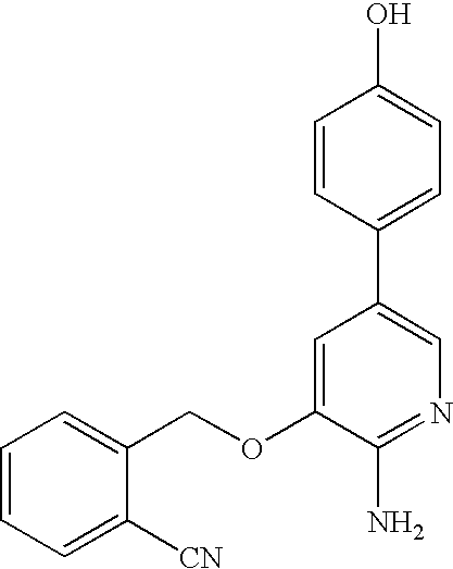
C1=CC(C2=CN=C(N)C(OCC3=CC=CC=C3[CN])=C2)=CC=C1O
